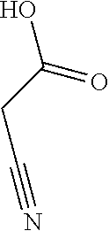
OC(=O)CC#N
